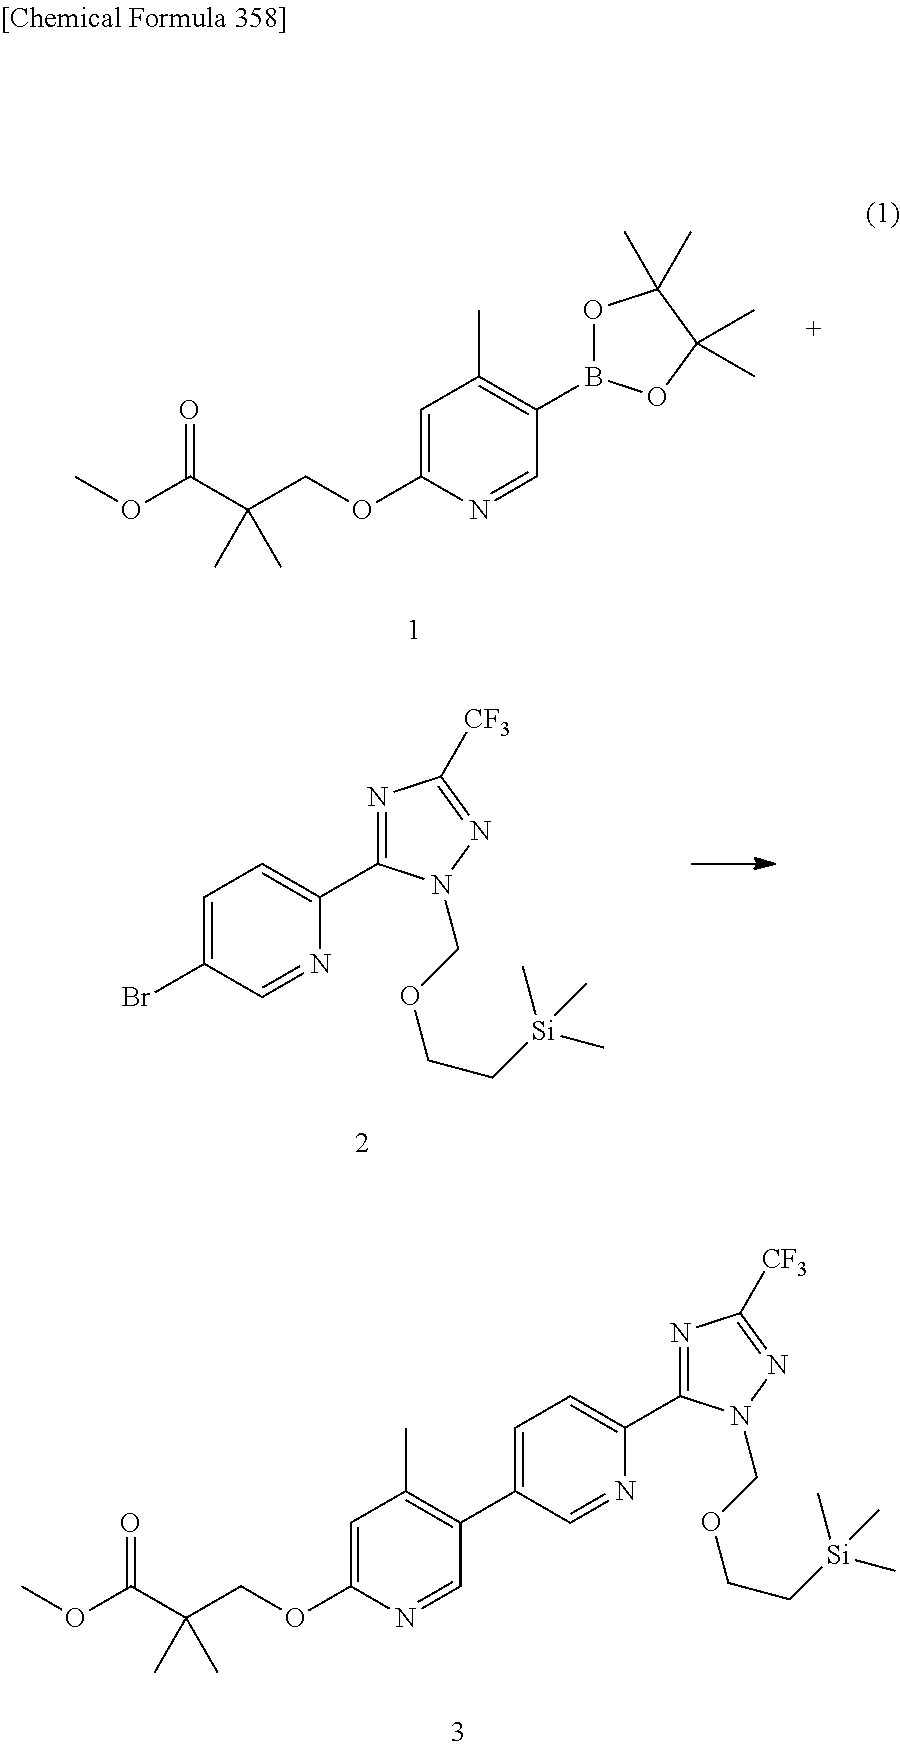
O=C(C(COC1=CC(C)=C(B2OC(C)(C)C(C)(C)O2)C=N1)(C)C)OC.C1=C(Br)C=NC(C2=NC([CF3])=NN2COCC[Si](C)(C)C)=C1.C1=C(C2=C(C)C=C(OCC(C(OC)=O)(C)C)N=C2)C=NC(C2=NC([CF3])=NN2COCC[Si](C)(C)C)=C1
